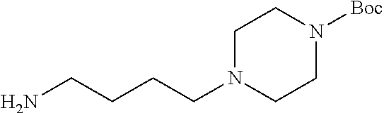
NCCCCN1CCN([Boc])CC1
